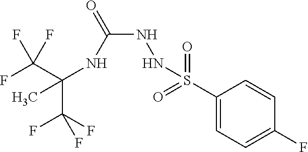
C(C(F)(F)F)(NC(NNS(C1=CC=C(F)C=C1)(=O)=O)=O)(C)C(F)(F)F
